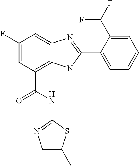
C1(F)=CC(C(=O)NC2=NC=C(C)S2)=C2C(=C1)N=C(C1=CC=CC=C1C(F)F)N2
